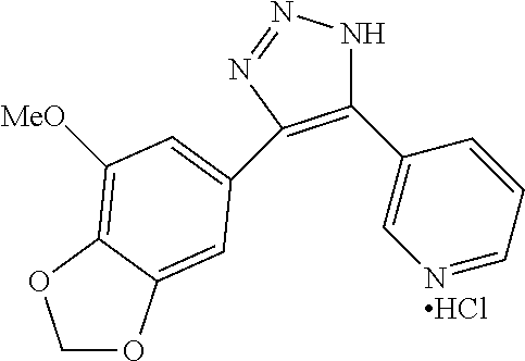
C1(C2=CN=CC=C2)=C(C2=CC([MeO])=C3C(=C2)OCO3)N=NN1.Cl
